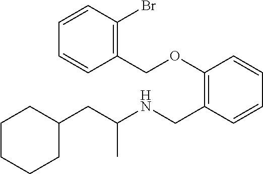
C1(CC(NCC2=C(OCC3=C(Br)C=CC=C3)C=CC=C2)C)CCCCC1
